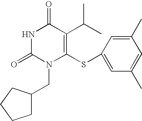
N1C(=O)N(CC2CCCC2)C(SC2=CC(C)=CC(C)=C2)=C(C(C)C)C1=O
